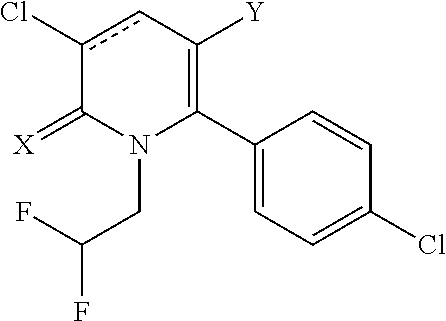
C1(C2=C([Y])cc(Cl)C(=[X])N2CC(F)F)=CC=C(Cl)C=C1
